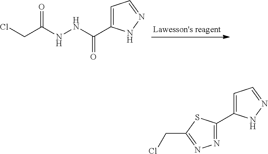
ClCC(NNC(=O)C1=CC=NN1)=O.C(Cl)C1=NN=C(C2=CC=NN2)S1
